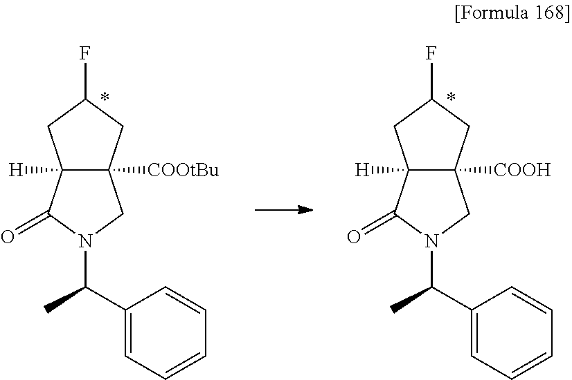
C1(C(C)N2CC3([COOtBu])C([H])(C2=O)CC(F)C3)=CC=CC=C1.C1(C(C)N2CC3([COOH])C([H])(C2=O)CC(F)C3)=CC=CC=C1
